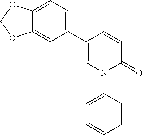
C1(C2=CC=C3C(=C2)OCO3)=CN(C2=CC=CC=C2)C(=O)C=C1
